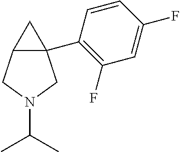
C12(C3=C(F)C=C(F)C=C3)C(CN(C(C)C)C1)C2
